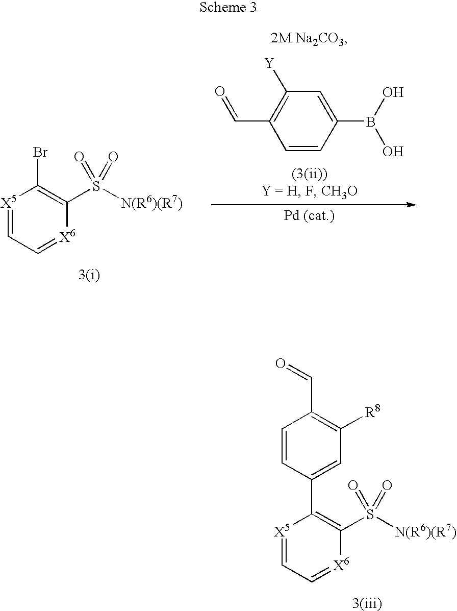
[X5]1=CC=[X6]C(S([N(R6)(R7)])(=O)=O)=C1C1=CC([R8])=C(C=O)C=C1.[X5]1=CC=[X6]C(S([N(R6)(R7)])(=O)=O)=C1Br.C1=CC(B(O)O)=CC([Y])=C1C=O
